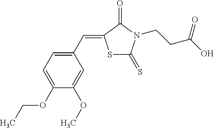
S1C(=S)N(CCC(O)=O)C(=O)C1=CC1=CC=C(OCC)C(OC)=C1
